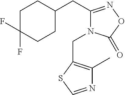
C1C(F)(F)CCC(CC2=NOC(=O)N2CC2=C(C)N=CS2)C1
